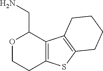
C12=C(C3=C(S1)CCCC3)C(CN)OCC2
